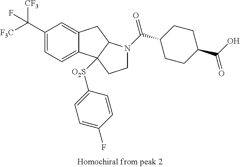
C1(C([CF3])([F3C])F)=CC=C2C(=C1)CC1C2([O2S]C2=CC=C(F)C=C2)CCN1C(C1CCC(C(O)=O)CC1)=O
